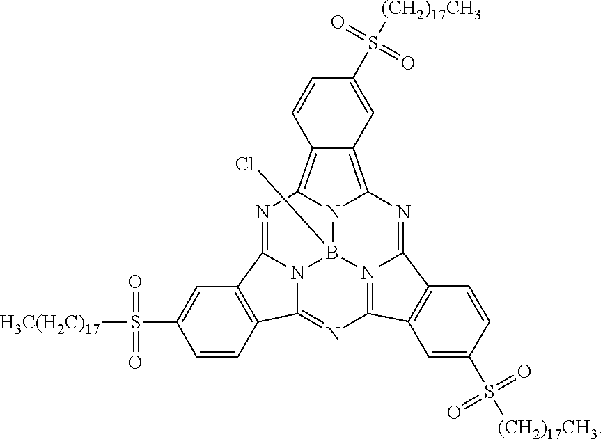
N12B3(Cl)N4=C5N=C1C1=C(C2=NC2=C6C(=C(N=C4C4=C5C=C(S([(CH2)17CH3])(=O)=O)C=C4)N32)C=C(S([(CH2)17CH3])(=O)=O)C=C6)C=C(S([H3C(H2C)17])(=O)=O)C=C1
